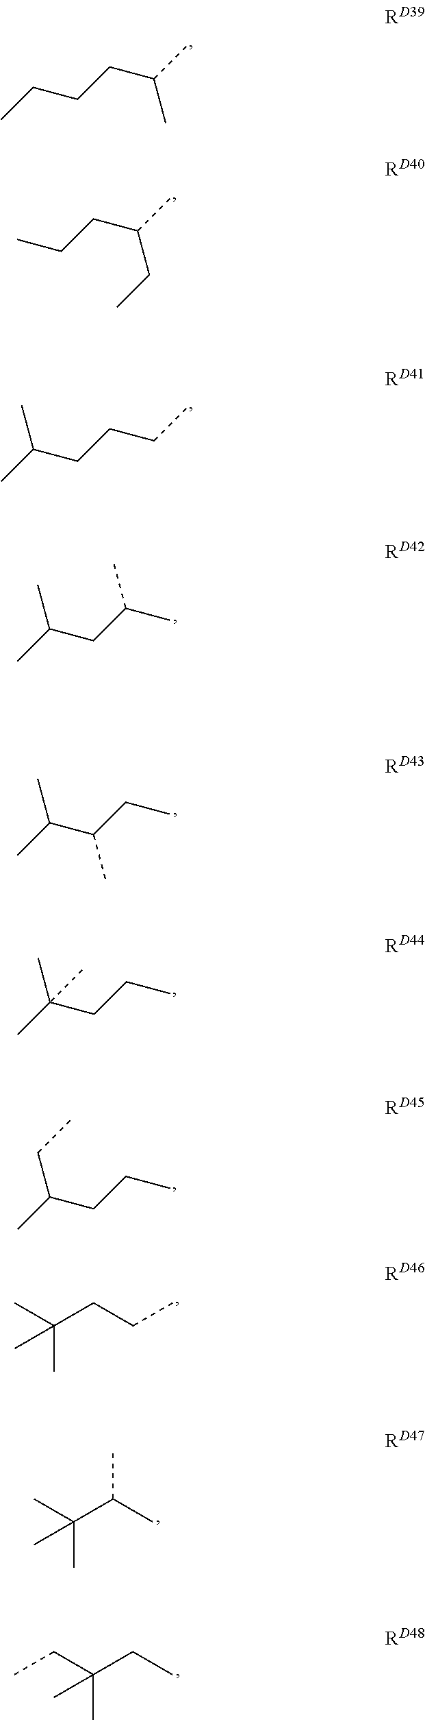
CC(C)CCCC.C(C(C)CCC)C.C(C)CCC(C)C.CC(CC(C)C)C.CCC(C(C)C)C.CCCC(C)(C)C.CCCC(C)CC.CC(C)(CCC)C.CC(C)(C(C)C)C.CC(CC)(CC)C
